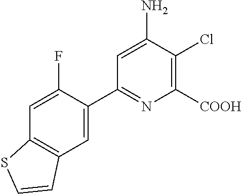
C1=C(C2=NC([COOH])=C(Cl)C(N)=C2)C(F)=CC2=C1C=CS2
